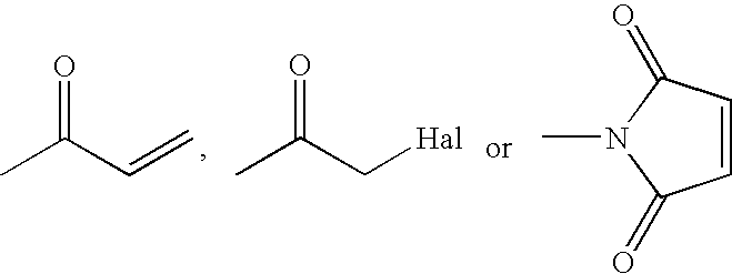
CC(C=C)=O.CC(C[Hal])=O.C1=CC(=O)N(C)C1=O
